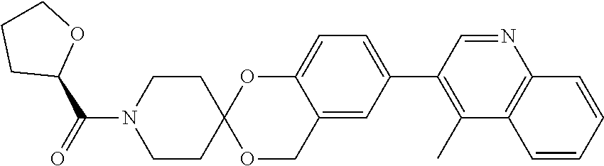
C1=CC=CC2=C1C(C)=C(C1=CC=C3C(=C1)COC1(O3)CCN(C(=O)C3OCCC3)CC1)C=N2
